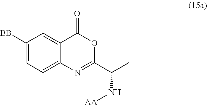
C1([BB])=CC=C2C(=C1)C(=O)OC(C(C)N[AA])=N2
